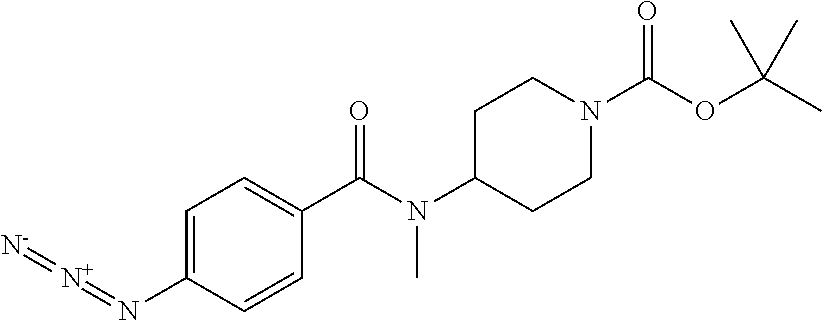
C1=C(N=[N+]=[N-])C=CC(C(N(C)C2CCN(C(OC(C)(C)C)=O)CC2)=O)=C1
